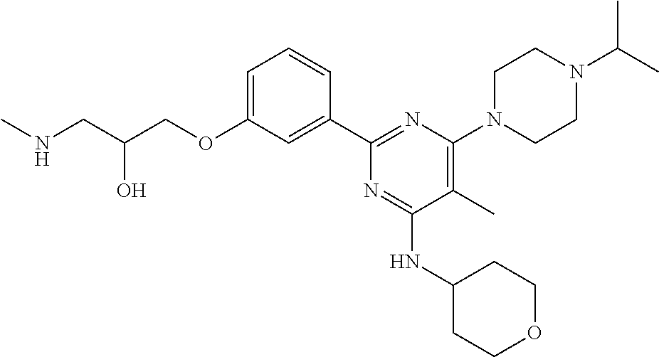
C1=C(OCC(CNC)O)C=C(C2=NC(N3CCN(C(C)C)CC3)=C(C)C(NC3CCOCC3)=N2)C=C1
